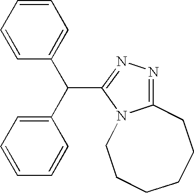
C1(C(C2=CC=CC=C2)C2=NN=C3N2CCCCCC3)=CC=CC=C1
